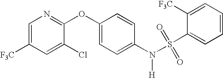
C1([F3C])=CN=C(OC2=CC=C(N([H])S(C3=CC=CC=C3[F3C])(=O)=O)C=C2)C(Cl)=C1
